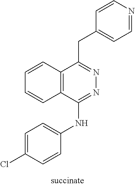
C1=CC(CC2=NN=C(NC3=CC=C(Cl)C=C3)C3=C2C=CC=C3)=CC=N1
